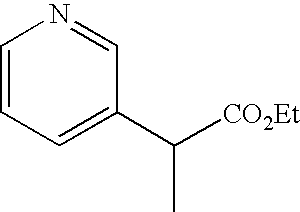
C1=CC=C(C([CO2Et])C)C=N1
